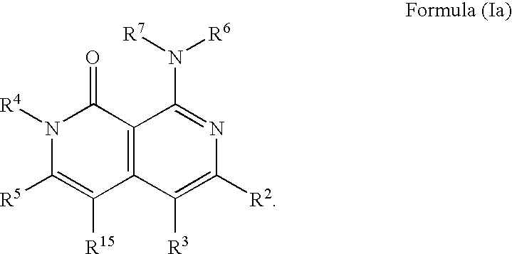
N1([R4])C([R5])=C([R15])C2=C(C1=O)C(N([R7])[R6])=NC([R2])=C2[R3]
